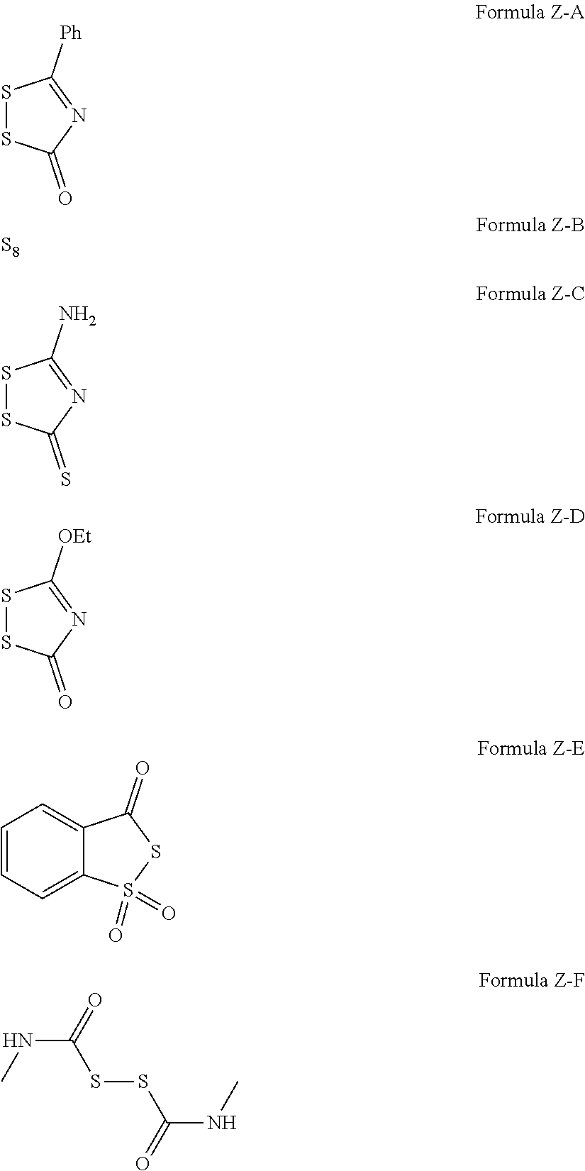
S1SC(=O)N=C1[Ph].[S8].S1SC(=S)N=C1N.S1SC(=O)N=C1[OEt].C1=CC=C2C(=C1)C(=O)SS2(=O)=O.CNC(SSC(NC)=O)=O
